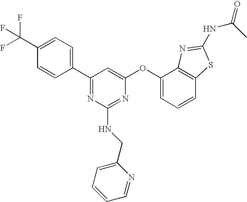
C1(C(F)(F)F)=CC=C(C2=NC(NCC3=CC=CC=N3)=NC(OC3=CC=CC4=C3N=C(NC(C)=O)S4)=C2)C=C1
